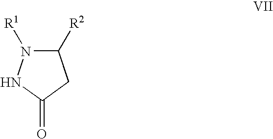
C1([R2])N([R1])NC(=O)C1
